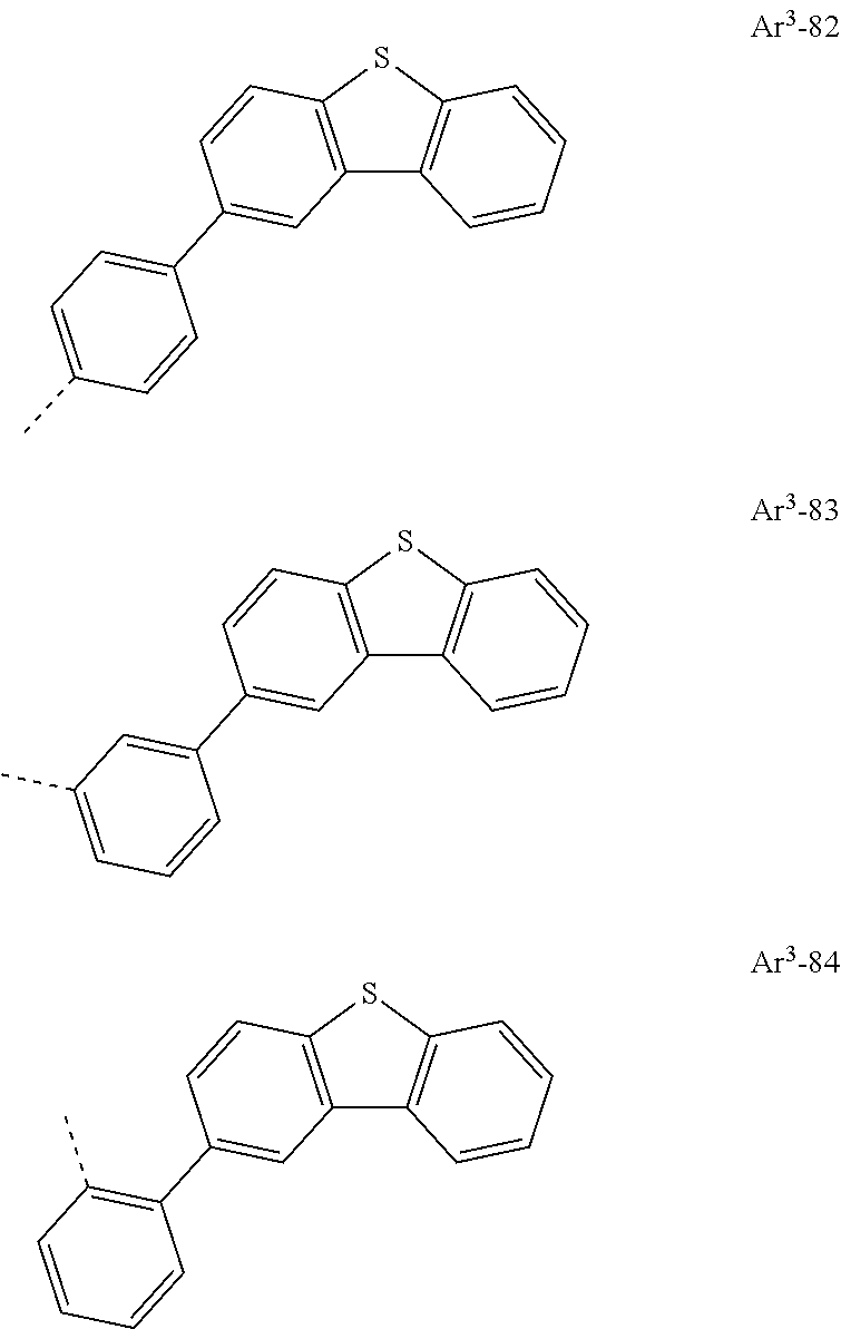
C12=C(SC3=C1C=CC=C3)C=CC(C1=CC=C(C)C=C1)=C2.C12=C(SC3=C1C=CC=C3)C=CC(C1=CC(C)=CC=C1)=C2.C12=C(SC3=C1C=CC=C3)C=CC(C1=C(C)C=CC=C1)=C2
